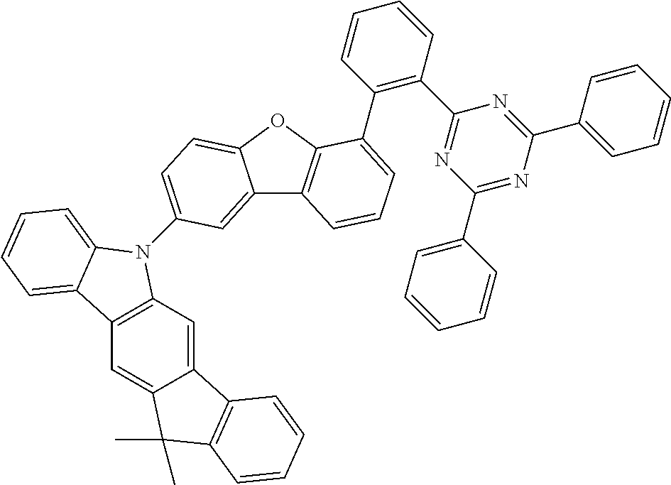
C1(C2=NC(C3=CC=CC=C3)=NC(C3=C(C4=CC=CC5=C4OC4=CC=C(N6C7=C(C=C8C(=C7)C7=C(C8(C)C)C=CC=C7)C7=CC=CC=C67)C=C54)C=CC=C3)=N2)=CC=CC=C1
